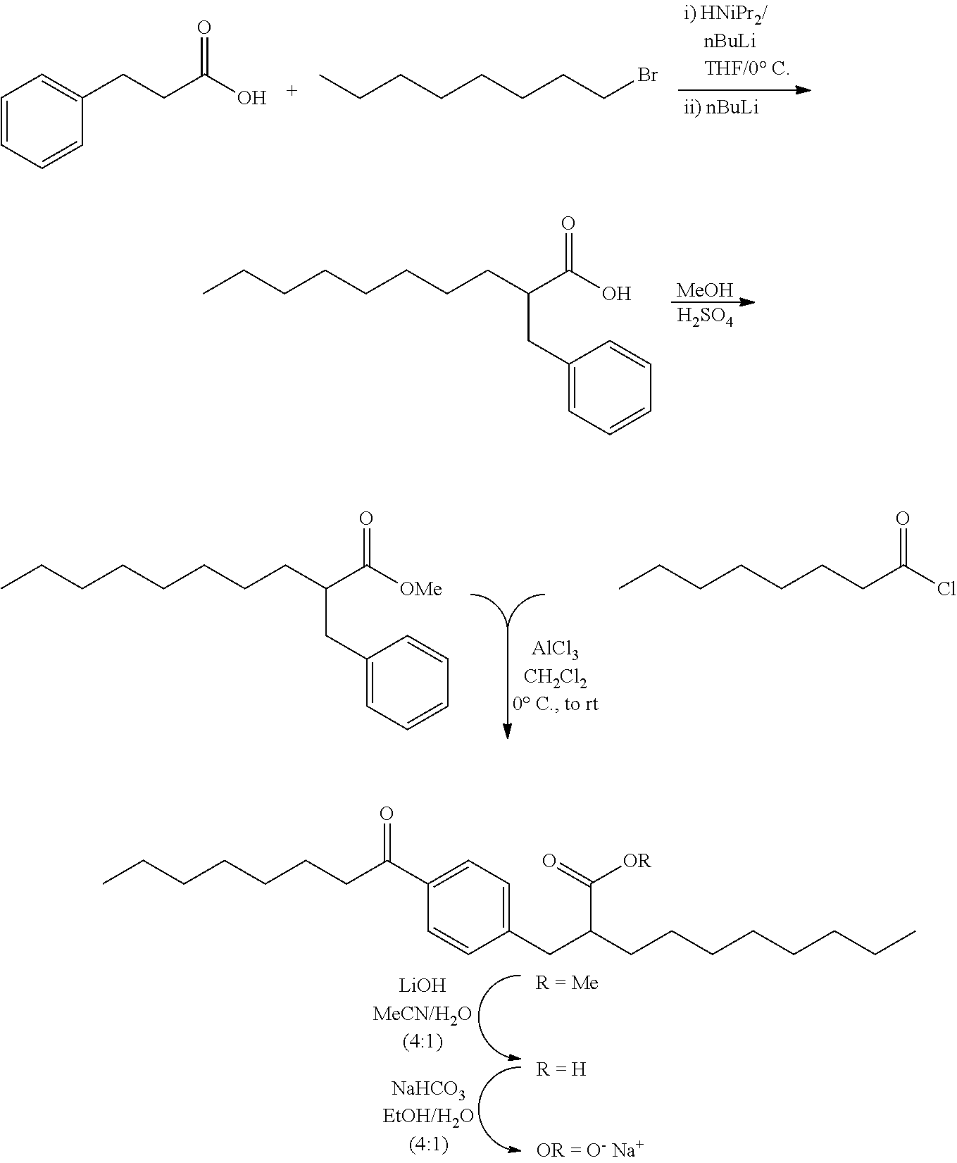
C1(CC(CCCCCCCC)C([OMe])=O)=CC=CC=C1.ClC(CCCCCCC)=O.C1=CC=CC(CCC(O)=O)=C1.C(CCCCCCC)Br.[MeOH].[H2SO4].C1(CC(CCCCCCCC)C(O)=O)=CC=CC=C1.C1(CC(CCCCCCCC)C(=O)[OR])=CC=C(C(CCCCCCC)=O)C=C1
